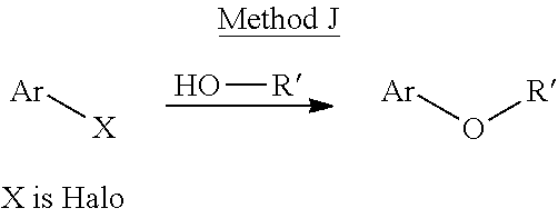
[Ar]O[R].O[R].[Ar][X]
